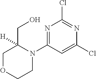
N1=C(N2C(CO)([H])COCC2)C=C(Cl)N=C1Cl
